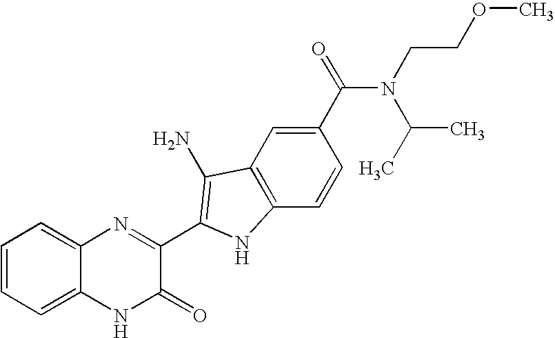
C1=C2C(=CC=C1)N=C(C1=C(N)C3=C(C=CC(C(=O)N(CCOC)C(C)C)=C3)N1)C(=O)N2
